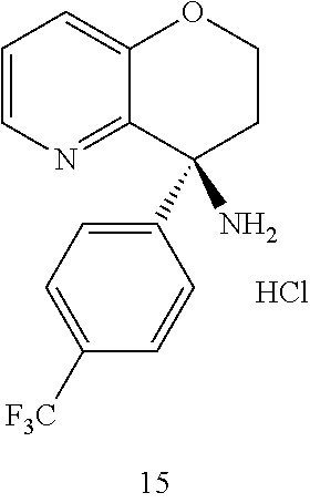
NC1(C2=CC=C([F3C])C=C2)CCOC2=CC=CN=C12.Cl
